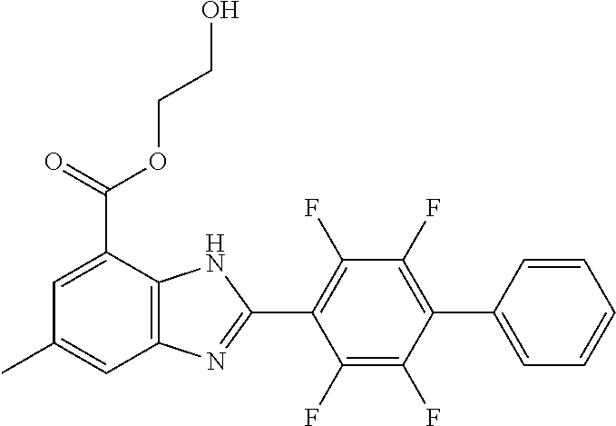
C1(F)=C(F)C(C2=CC=CC=C2)=C(F)C(F)=C1C1=NC2=C(N1)C(C(=O)OCCO)=CC(C)=C2
